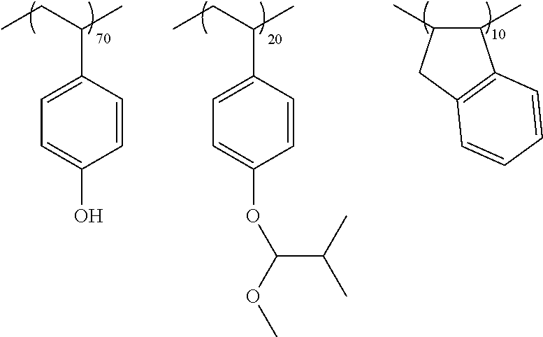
C1(C)C(C)CC2=C1C=CC=C2.C(C1=CC=C(O)C=C1)(CC)C.C(C1=CC=C(OC(OC)C(C)C)C=C1)(CC)C
